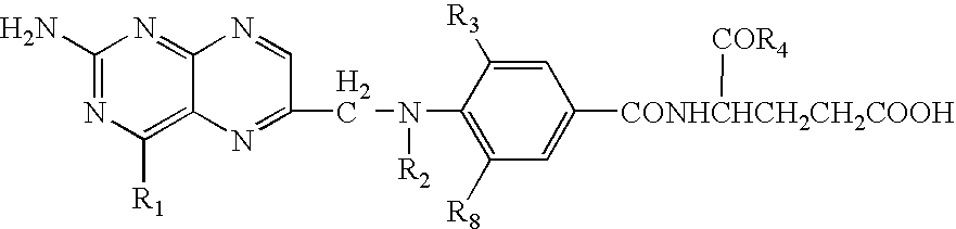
C1(N)=NC([R1])=C2C(=N1)N=CC(CN([R2])C1=C([R8])C=C([CONHCHCH2CH2COOH][COR4])C=C1[R3])=N2
